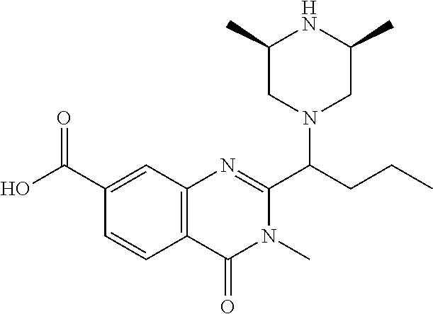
C1=CC2=C(C=C1C(O)=O)N=C(C(N1CC(C)NC(C)C1)CCC)N(C)C2=O
